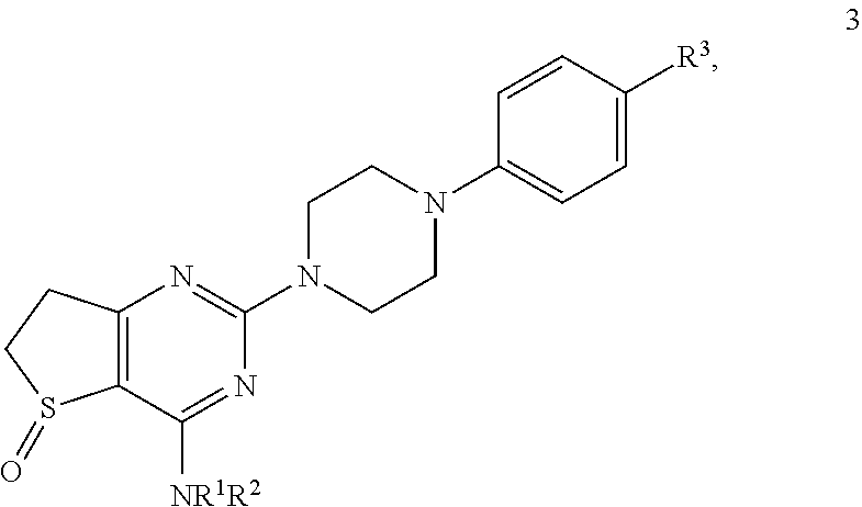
C12=C(C([NR1R2])=NC(N3CCN(C4=CC=C([R3])C=C4)CC3)=N1)S(=O)CC2
